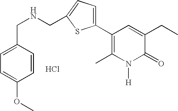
Cl.C1=C(CNCC2=CC=C(C3=C(C)N([H])C(=O)C(CC)=C3)S2)C=CC(OC)=C1
